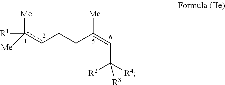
c(cCCC(=CC([R4])([R2])[R3])[Me])([Me])([Me])[R1]
